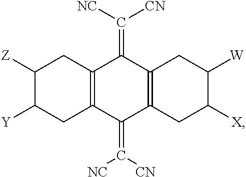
C1([Z])C([Y])CC2=C(C1)C(=C([NC])[CN])C1=C(C2=C([CN])[NC])CC([X])C([W])C1
